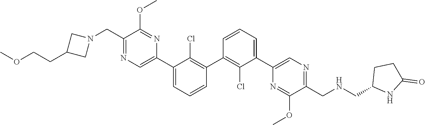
C1(C2=C(Cl)C(C3=CN=C(CN4CC(CCOC)C4)C(OC)=N3)=CC=C2)=C(Cl)C(C2=CN=C(CNCC3NC(=O)CC3)C(OC)=N2)=CC=C1
